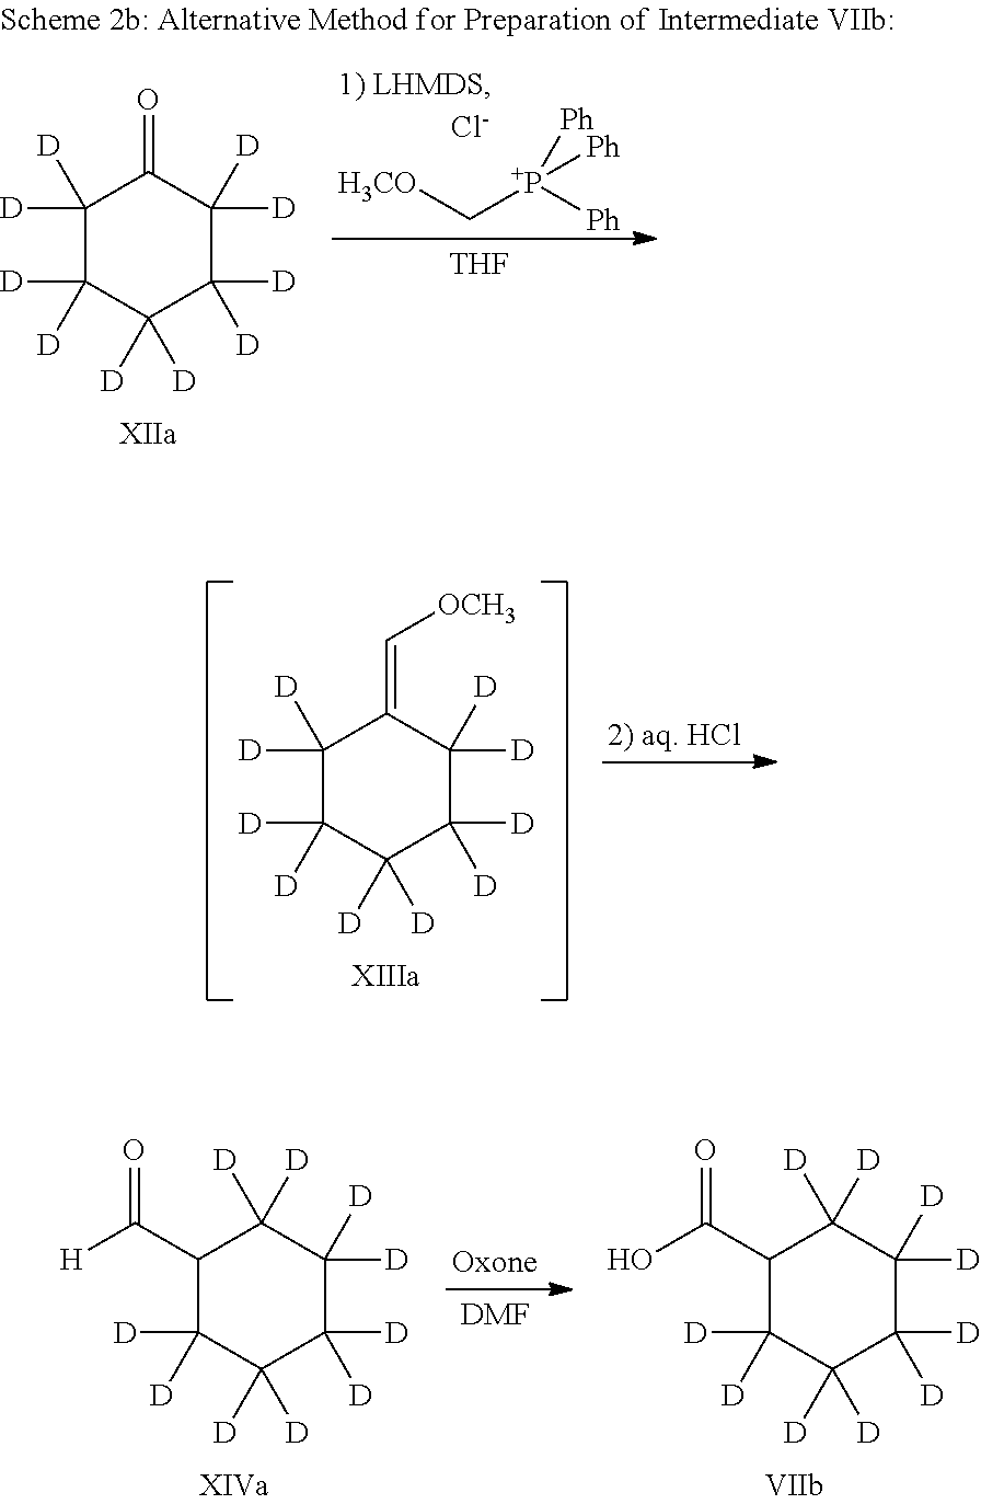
C1([D])([D])C([D])([D])C([D])([D])C([D])([D])C([D])([D])C1=O.[H3CO]C[P+]([Ph])([Ph])[Ph].[Cl-].[THF].C1([D])([D])C([D])([D])C([D])([D])C([D])([D])C([D])([D])C1=C[OCH3].C1(C([H])=O)C([D])([D])C([D])([D])C([D])([D])C([D])([D])C1([D])[D].[DMF].C1(C(O)=O)C([D])([D])C([D])([D])C([D])([D])C([D])([D])C1([D])[D]
